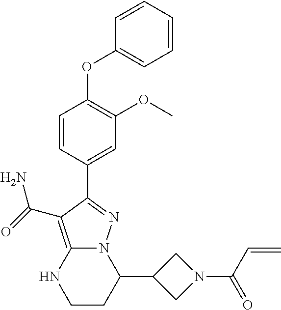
C1(C2N3C(=C(C(=O)N)C(C4=CC(OC)=C(OC5=CC=CC=C5)C=C4)=N3)NCC2)CN(C(C=C)=O)C1
